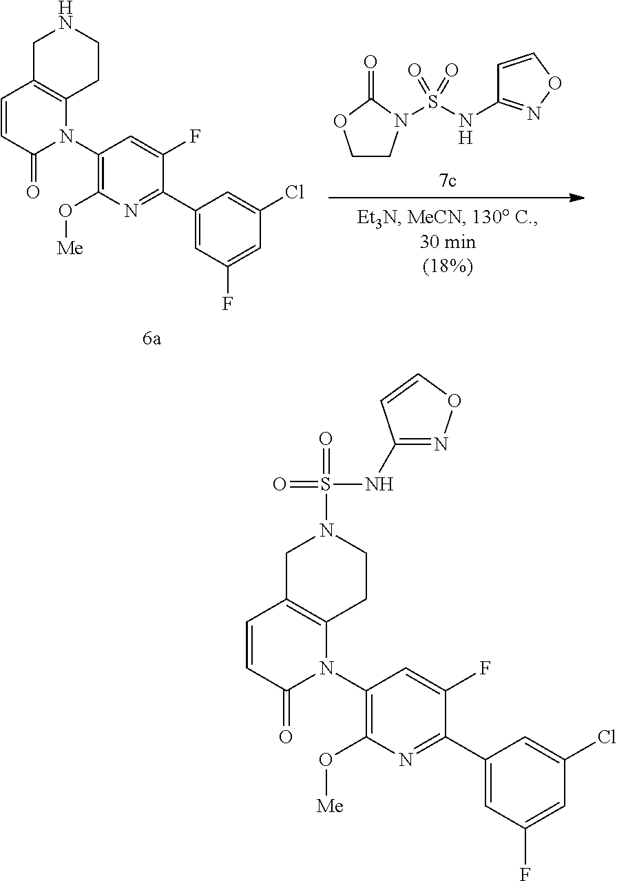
C1C2=C(CCN1)N(C1=C(O[Me])N=C(C3=CC(F)=CC(Cl)=C3)C(F)=C1)C(=O)C=C2.C1CN(S(NC2=NOC=C2)(=O)=O)C(=O)O1.C1C2=C(CCN1S(=O)(NC1=NOC=C1)=O)N(C1=C(O[Me])N=C(C3=CC(F)=CC(Cl)=C3)C(F)=C1)C(=O)C=C2
